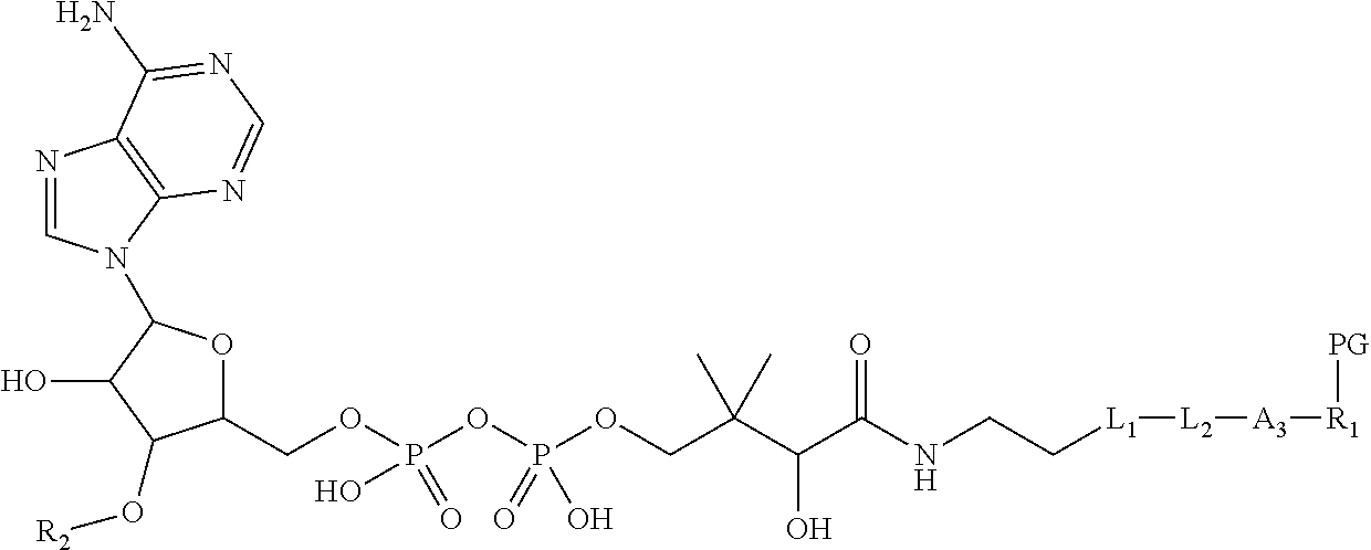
C1(COP(OP(OCC(C(O)C(NCC[L1][L2][A3][R1][PG])=O)(C)C)(=O)O)(=O)O)OC(N2C=NC3=C2N=CN=C3N)C(O)C1O[R2]
